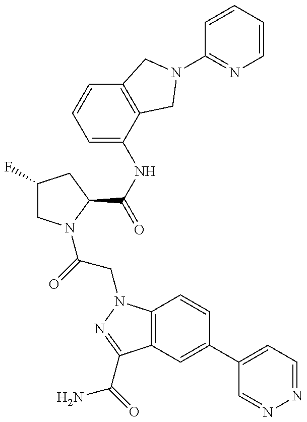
C1(F)CN(C(=O)CN2C3=C(C(C(=O)N)=N2)C=C(C2=CC=NN=C2)C=C3)C(C(NC2=CC=CC3=C2CN(C2=NC=CC=C2)C3)=O)C1
